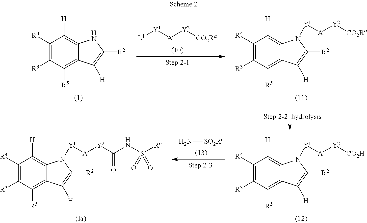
C1([R4])=C([R3])C([R5])=C2C(=C1[H])NC([R2])=C2[H].[L1][Y1][A][Y2][CO2Ra].C1([R4])=C([R3])C([R5])=C2C(=C1[H])N([Y1][A][Y2][CO2Ra])C([R2])=C2[H].C1([R4])=C([R3])C([R5])=C2C(=C1[H])N([Y1][A][Y2][CO2H])C([R2])=C2[H].N[SO2R6].C1([R4])=C([R3])C([R5])=C2C(=C1[H])N([Y1][A][Y2]C(=O)NS([R6])(=O)=O)C([R2])=C2[H]
